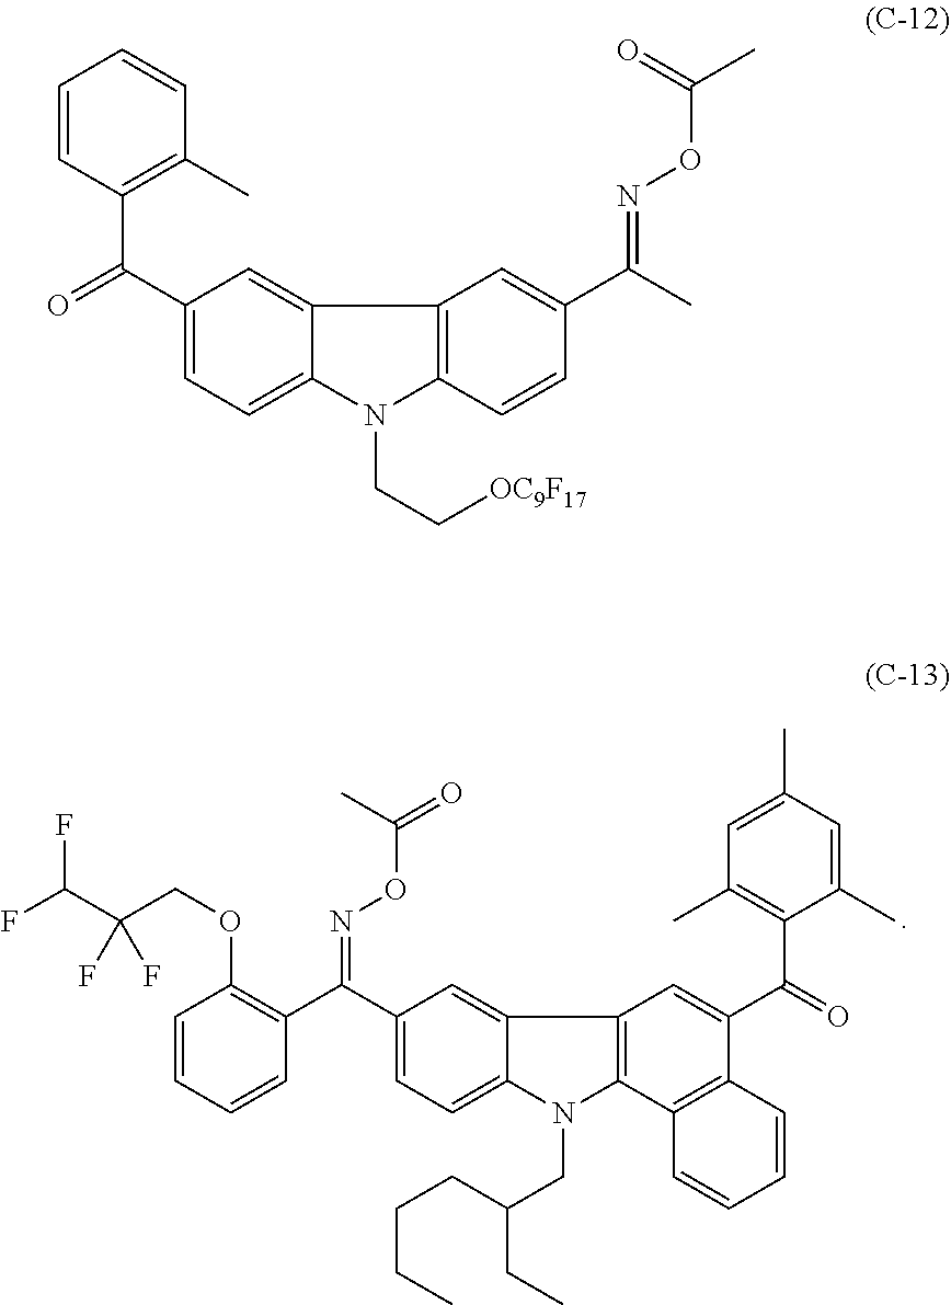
C1=CC=CC(C(=NOC(C)=O)C2=CC=C3C(=C2)C2=C(N3CC(CCCC)CC)C3=C(C(C(C4=C(C)C=C(C)C=C4C)=O)=C2)C=CC=C3)=C1OCC(C(F)F)(F)F.C12=CC=C(C(C3=C(C)C=CC=C3)=O)C=C1C1=C(N2CC[OC9F17])C=CC(C(=NOC(=O)C)C)=C1
